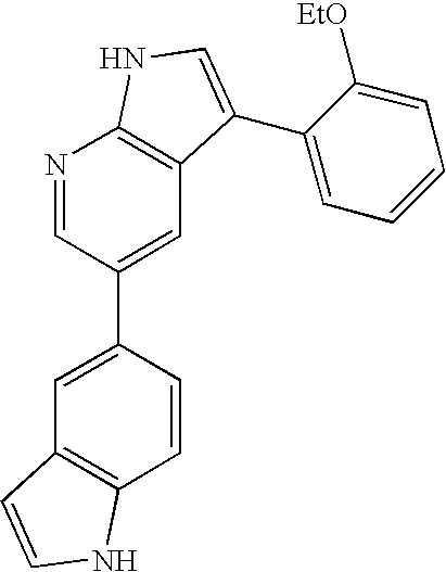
C1=CC(C2=CC3=C(N=C2)NC=C3C2=CC=CC=C2[EtO])=CC2=C1NC=C2
